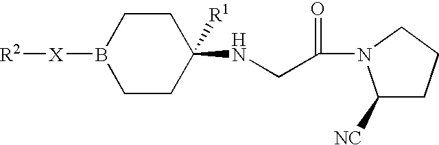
[R2][X]B1CCC(NCC(=O)N2C([NC])CCC2)([R1])CC1
